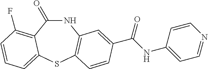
N1C(=O)C2=C(F)C=CC=C2SC2=C1C=C(C(NC1=CC=NC=C1)=O)C=C2
